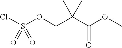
ClS(OCC(C(OC)=O)(C)C)(=O)=O
